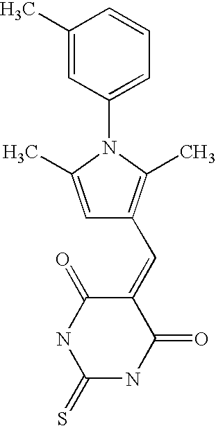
O=C1C(=CC2=C(C)N(C3=CC=CC(C)=C3)C(C)=C2)C(=O)NC(=S)N1
